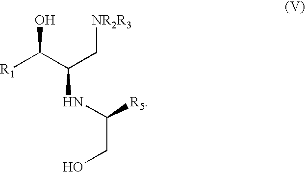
C(C(C[NR2R3])NC([R5])CO)([R1])O
